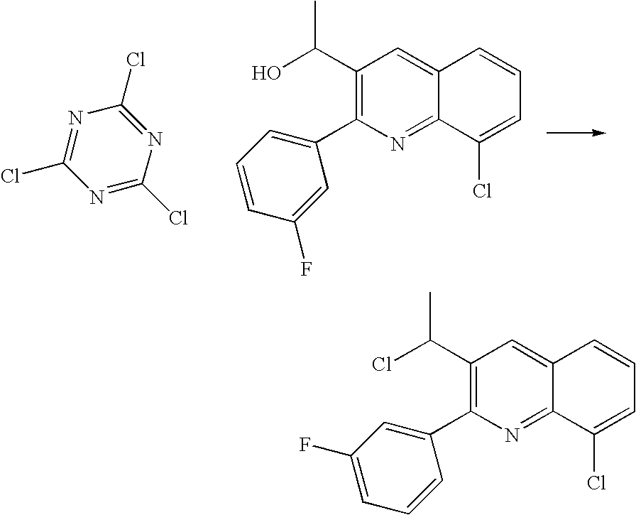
N1=C(Cl)N=C(Cl)N=C1Cl.C1(C(O)C)=C(C2=CC=CC(F)=C2)N=C2C(=C1)C=CC=C2Cl.C1(C(Cl)C)=C(C2=CC(F)=CC=C2)N=C2C(=C1)C=CC=C2Cl
